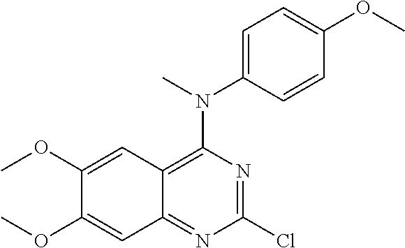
C1(Cl)=NC(N(C)C2=CC=C(OC)C=C2)=C2C(=N1)C=C(OC)C(OC)=C2
